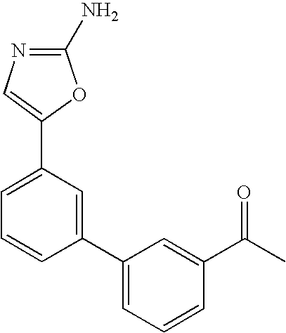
N1=C(N)OC(C2=CC=CC(C3=CC=CC(C(C)=O)=C3)=C2)=C1
